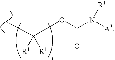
O(C(N([A3])[R1])=O)C([R1])([R1])C
